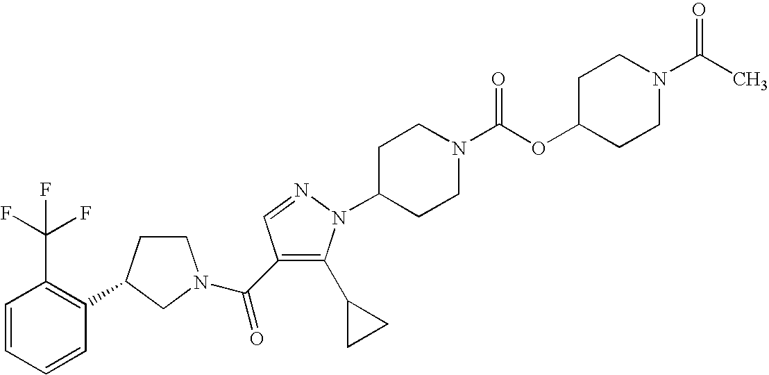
C1=CC=CC(C2CCN(C(=O)C3=C(C4CC4)N(C4CCN(C(OC5CCN(C(=O)C)CC5)=O)CC4)N=C3)C2)=C1C(F)(F)F
